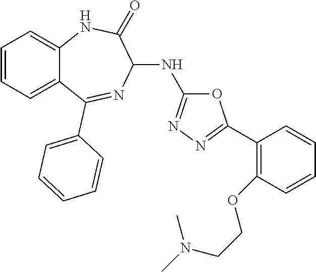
C1(NC2=NN=C(C3=C(OCCN(C)C)C=CC=C3)O2)C(=O)NC2=CC=CC=C2C(C2=CC=CC=C2)=N1
